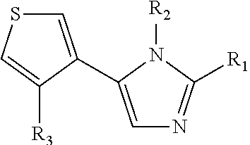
C1=C(C2=CSC=C2[R3])N([R2])C([R1])=N1
